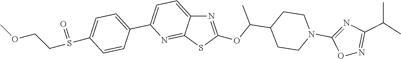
C1=C(C2=CC=C(S(=O)CCOC)C=C2)N=C2C(=C1)N=C(OC(C1CCN(C3=NC(C(C)C)=NO3)CC1)C)S2
